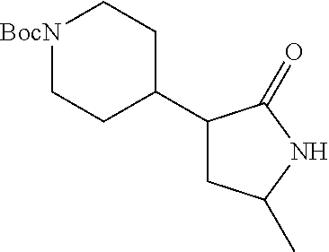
[BocN]1CCC(C2CC(C)NC2=O)CC1
